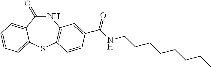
N1C(=O)C2=CC=CC=C2SC2=C1C=C(C(NCCCCCCCC)=O)C=C2
